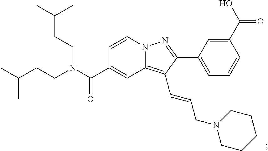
N12C(=C(C=CCN3CCCCC3)C(C3=CC=CC(C(O)=O)=C3)=N1)C=C(C(N(CCC(C)C)CCC(C)C)=O)C=C2
